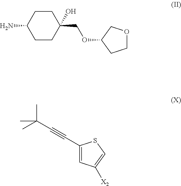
C1(C#CC(C)(C)C)=CC([X2])=CS1.C1CC(COC2COCC2)(O)CCC1N
